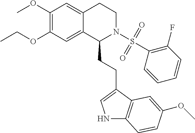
C1(OC)=C(OCC)C=C2C(=C1)CCN(S(=O)(=O)C1=C(F)C=CC=C1)C2CCC1=CNC2=C1C=C(OC)C=C2
